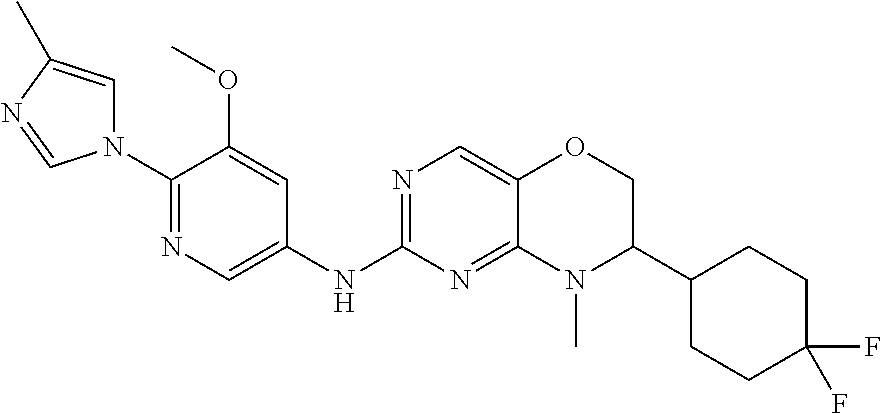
C1(N2C=C(C)N=C2)=NC=C(NC2=NC=C3C(=N2)N(C)C(C2CCC(F)(F)CC2)CO3)C=C1OC
